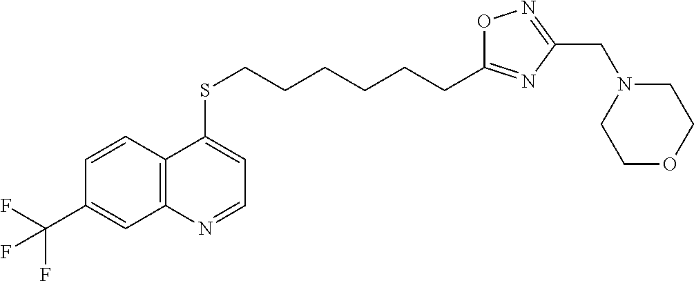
C12=C(C=CC(C(F)(F)F)=C1)C(SCCCCCCC1=NC(CN3CCOCC3)=NO1)=CC=N2
